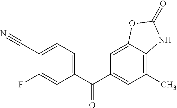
C1(C#N)=CC=C(C(C2=CC(C)=C3C(=C2)OC(=O)N3)=O)C=C1F
